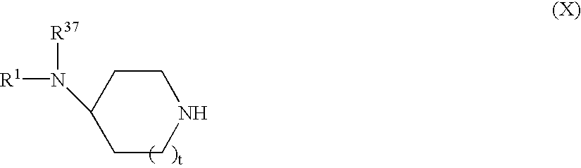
N1CCC(N([R1])[R37])CC1
